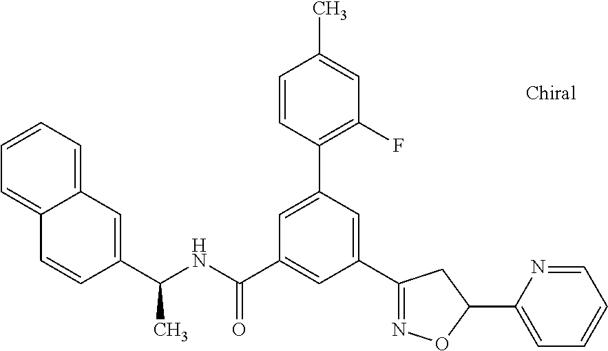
C1(C(NC(C2=CC(C3=NOC(C4=CC=CC=N4)C3)=CC(C3=C(F)C=C(C)C=C3)=C2)=O)C)=CC2=CC=CC=C2C=C1
